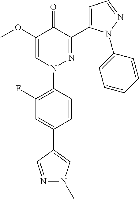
C1=CC(N2N=C(C3=CC=NN3C3=CC=CC=C3)C(=O)C(OC)=C2)=C(F)C=C1C1=CN(C)N=C1
